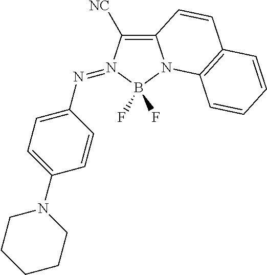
C12=C([NC])N(=NC3=CC=C(N4CCCCC4)C=C3)B(F)(F)N1C1=C(C=C2)C=CC=C1
